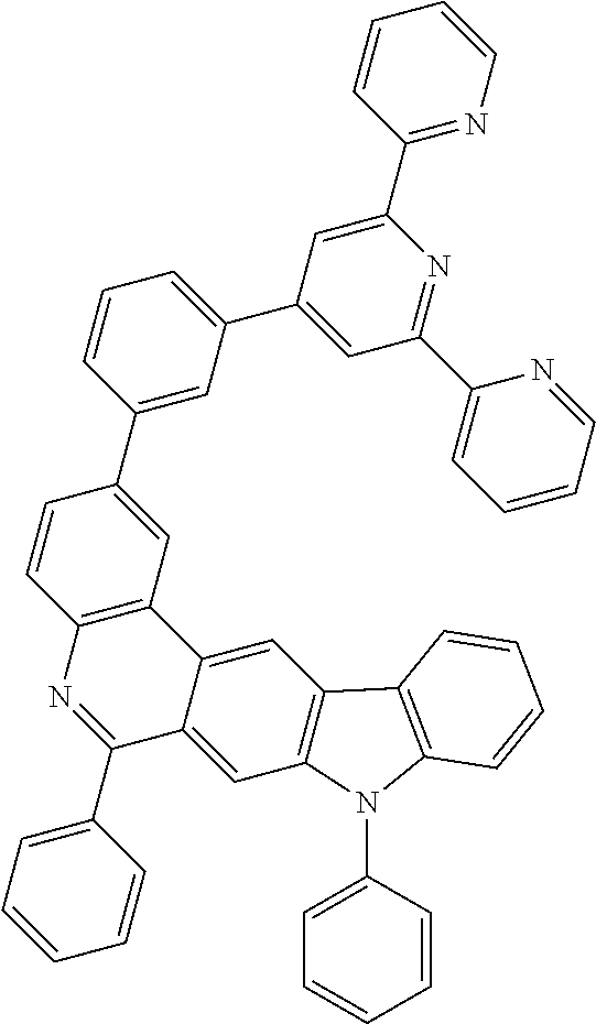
C1=CC=C(C2=NC3=C(C4=CC5=C(C=C24)N(C2=CC=CC=C2)C2=C5C=CC=C2)C=C(C2=CC(C4=CC(C5=CC=CC=N5)=NC(C5=NC=CC=C5)=C4)=CC=C2)C=C3)C=C1
